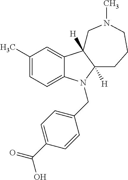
C1(C)=CC=C2C(=C1)C1([H])C([H])(CCCN(C)C1)N2CC1=CC=C(C(O)=O)C=C1
